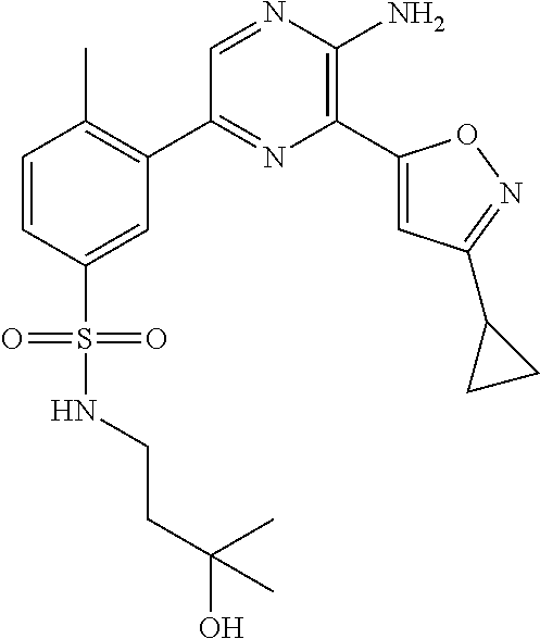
C1(C2=C(C)C=CC(S(=O)(=O)NCCC(C)(O)C)=C2)=NC(C2=CC(C3CC3)=NO2)=C(N)N=C1
